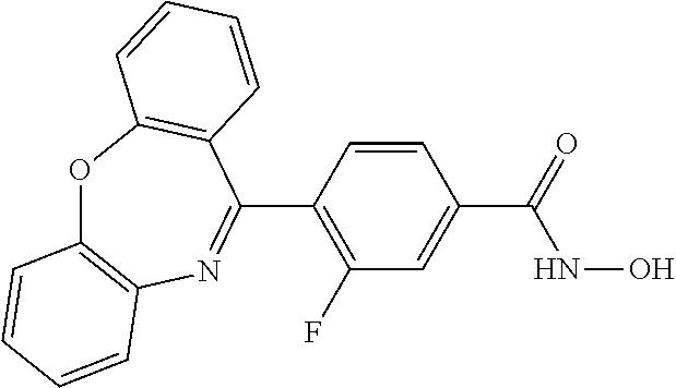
O1C2=C(N=C(C3=C(F)C=C(C(=O)NO)C=C3)C3=C1C=CC=C3)C=CC=C2
